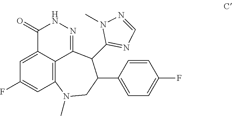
C1=C2C3=C(C=C1F)N(C)CC(C1=CC=C(F)C=C1)C(C1=NC=NN1C)C3=NNC2=O
